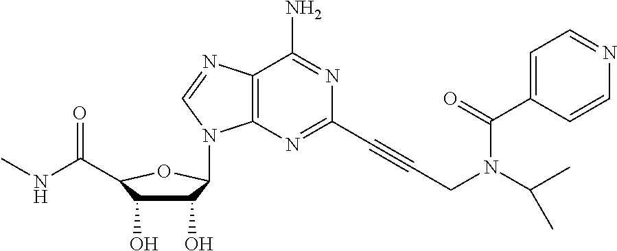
C12=C(N=C(C#CCN(C(C)C)C(C3=CC=NC=C3)=O)N=C1N)N(C1C(O)C(O)C(C(=O)NC)O1)C=N2
